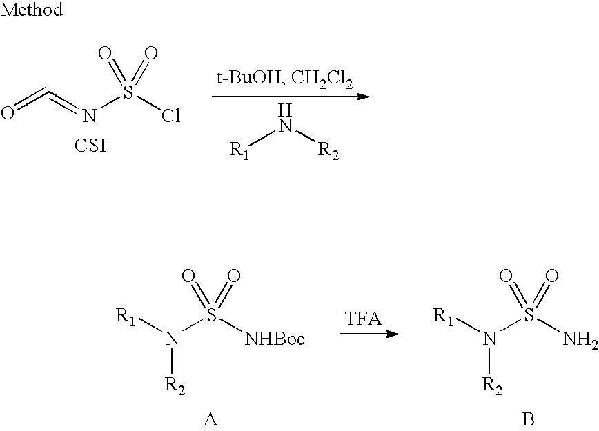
[R1]N(S(N)(=O)=O)[R2].B.[R1]N(S([NHBoc])(=O)=O)[R2].[A].[R1]N[R2].O=C=NS(Cl)(=O)=O.[CSI]
